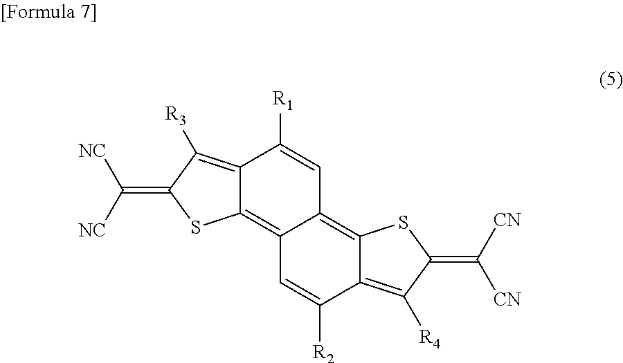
C12=C([R3])C(=C([NC])[NC])SC1=C1C(=C3C(=C([R4])C(=C([CN])[CN])S3)C([R2])=C1)C=C2[R1]
